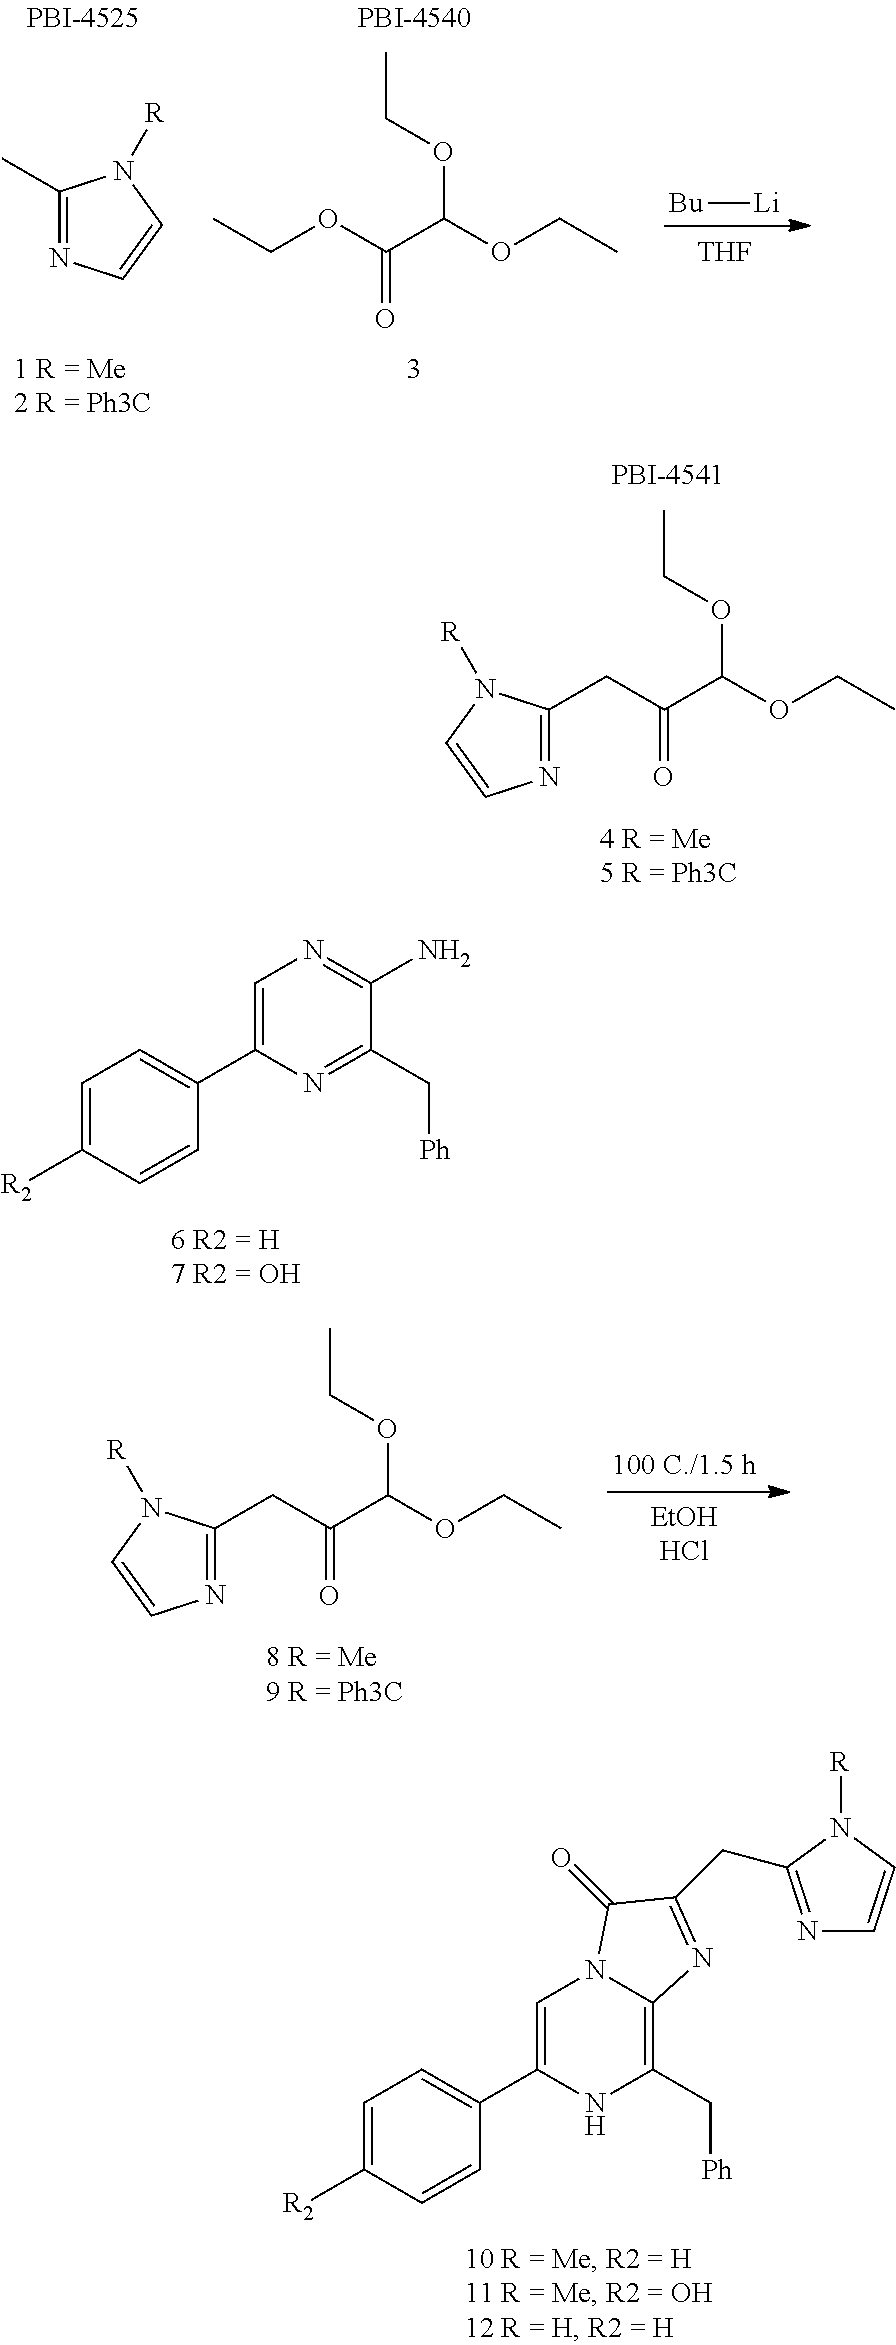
[Bu][Li].[THF].C1(C)=NC=CN1[R].CCOC(C(OCC)OCC)=O.C1(CC(C(OCC)OCC)=O)=NC=CN1[R].C1=C([R2])C=CC(C2=CN=C(N)C(C[Ph])=N2)=C1.C1(CC(C(OCC)OCC)=O)=NC=CN1[R].C1=C([R2])C=CC(C2=CN3C(=C(C[Ph])N2)N=C(CC2=NC=CN2[R])C3=O)=C1
